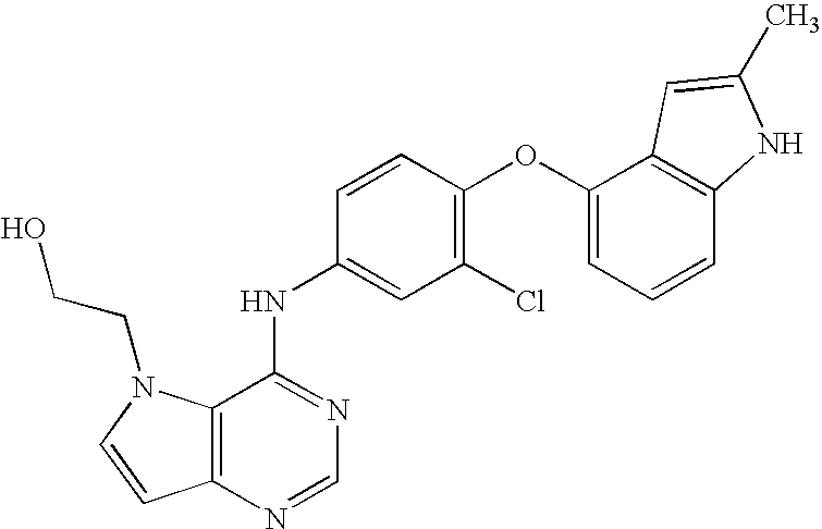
C12=C(N=CN=C1NC1=CC(Cl)=C(OC3=CC=CC4=C3C=C(C)N4)C=C1)C=CN2CCO
